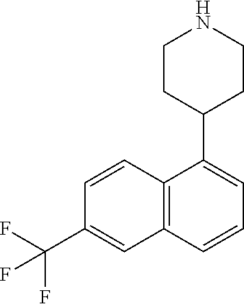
C1=C(C2CCNCC2)C2=C(C=C(C(F)(F)F)C=C2)C=C1
